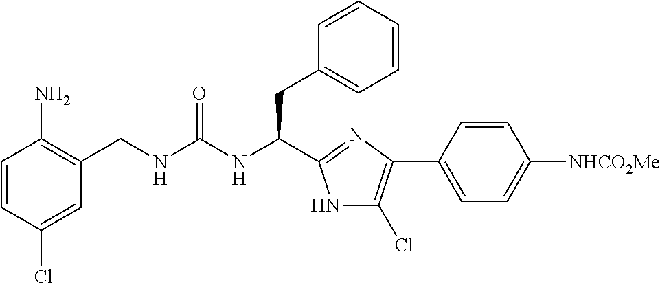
C1=CC(Cl)=CC(CNC(NC(CC2=CC=CC=C2)C2=NC(C3=CC=C([NHCO2Me])C=C3)=C(Cl)N2)=O)=C1N
